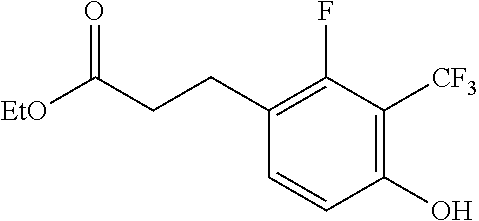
C1=CC(O)=C([CF3])C(F)=C1CCC([EtO])=O
